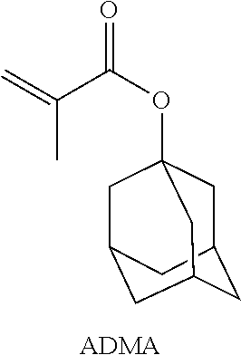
C1C2CC3CC1(OC(C(=C)C)=O)CC(C2)C3.[ADMA]
